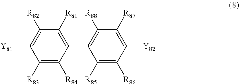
C1([R81])=C(C2=C([R88])C([R87])=C([Y82])C([R86])=C2[R85])C([R84])=C([R83])C([Y81])=C1[R82]
